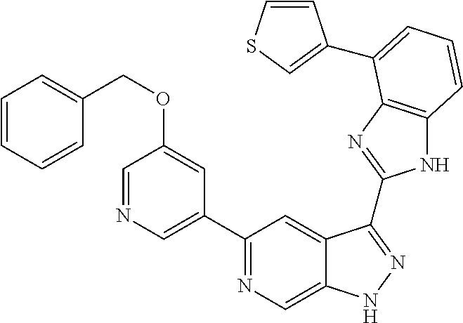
C1(C2=NC=C3C(=C2)C(C2=NC4=C(N2)C=CC=C4C2=CSC=C2)=NN3)=CN=CC(OCC2=CC=CC=C2)=C1
